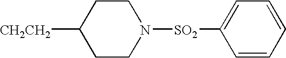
[CH2CH2]C1CCN([SO2]C2=CC=CC=C2)CC1
